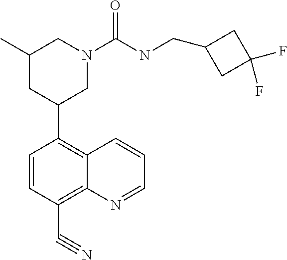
C12=C(C#N)C=CC(C3CN(C(=O)NCC4CC(F)(F)C4)CC(C)C3)=C1C=CC=N2
